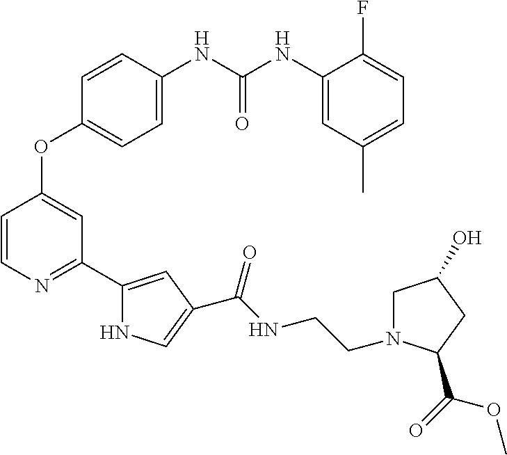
C1=C(NC(NC2=CC(C)=CC=C2F)=O)C=CC(OC2=CC(C3=CC(C(NCCN4CC(O)CC4C(=O)OC)=O)=CN3)=NC=C2)=C1
